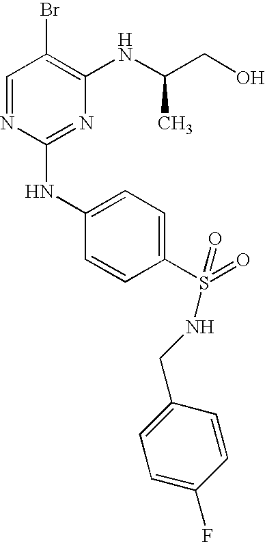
C1=NC(NC2=CC=C(S(=O)(NCC3=CC=C(F)C=C3)=O)C=C2)=NC(NC(CO)C)=C1Br
